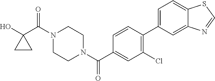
OC1(C(N2CCN(C(=O)C3=CC(Cl)=C(C4=CC=C5C(=C4)N=CS5)C=C3)CC2)=O)CC1
